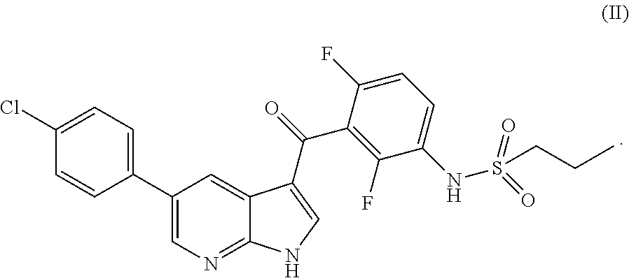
C12=CC(C3=CC=C(Cl)C=C3)=CN=C1NC=C2C(=O)C1=C(F)C(NS(=O)(=O)CCC)=CC=C1F
